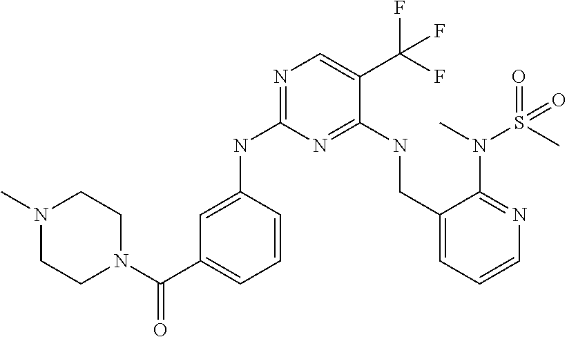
N(C1=NC=C(C(F)(F)F)C(NCC2=CC=CN=C2N(S(=O)(C)=O)C)=N1)C1=CC(C(N2CCN(C)CC2)=O)=CC=C1
